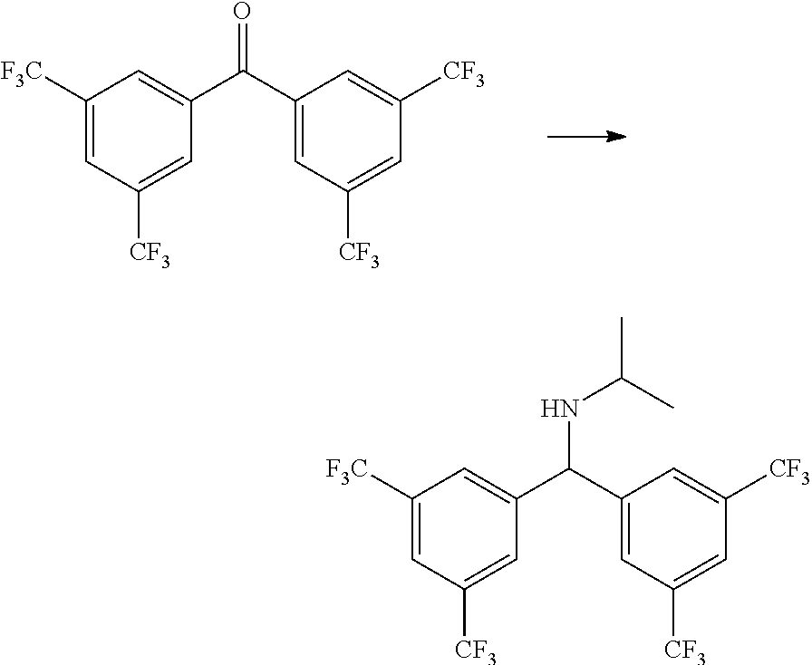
C1([F3C])=CC([CF3])=CC(C(C2=CC([CF3])=CC([CF3])=C2)=O)=C1.C1([F3C])=CC([CF3])=CC(C(C2=CC([CF3])=CC([CF3])=C2)NC(C)C)=C1
